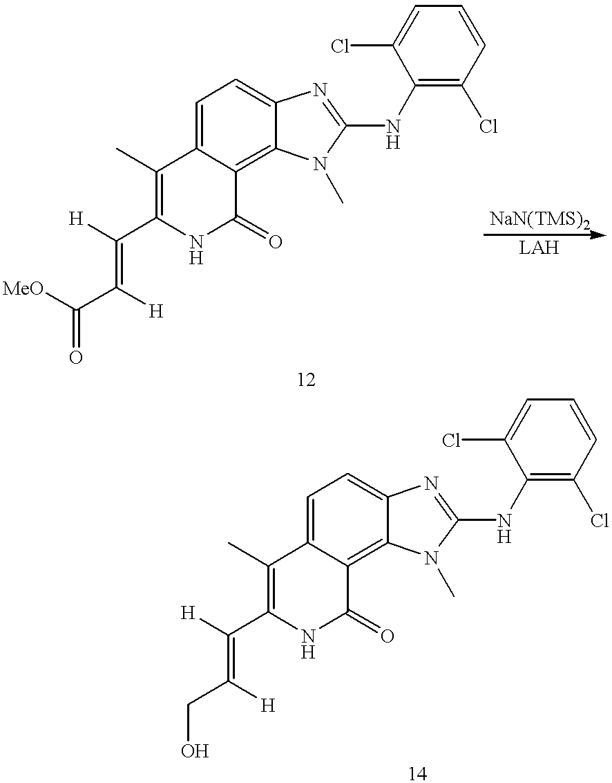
[H]C(C1=C(C)C2=CC=C3C(=C2C(=O)N1)N(C)C(NC1=C(Cl)C=CC=C1Cl)=N3)=C([H])C([MeO])=O.[H]C(C1=C(C)C2=CC=C3C(=C2C(=O)N1)N(C)C(NC1=C(Cl)C=CC=C1Cl)=N3)=C([H])CO
